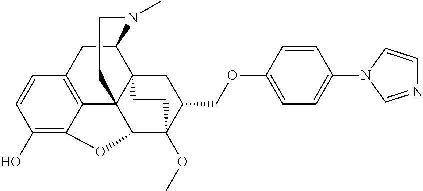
C1(O)=C2C3=C(C=C1)CC1C45C3(C(C(OC)(C(COC3=CC=C(N6C=NC=C6)C=C3)C4)CC5)O2)CCN1C
